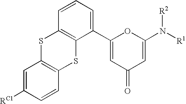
C1=C([RC1])C=CC2=C1SC1=C(S2)C(C2=CC(=O)C=C(N([R1])[R2])O2)=CC=C1
